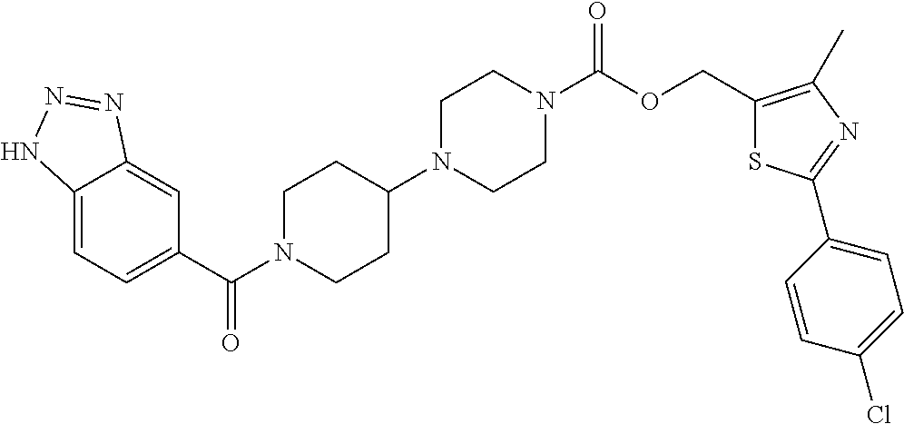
C12=CC=C(C(N3CCC(N4CCN(C(OCC5=C(C)N=C(C6=CC=C(Cl)C=C6)S5)=O)CC4)CC3)=O)C=C1N=NN2
